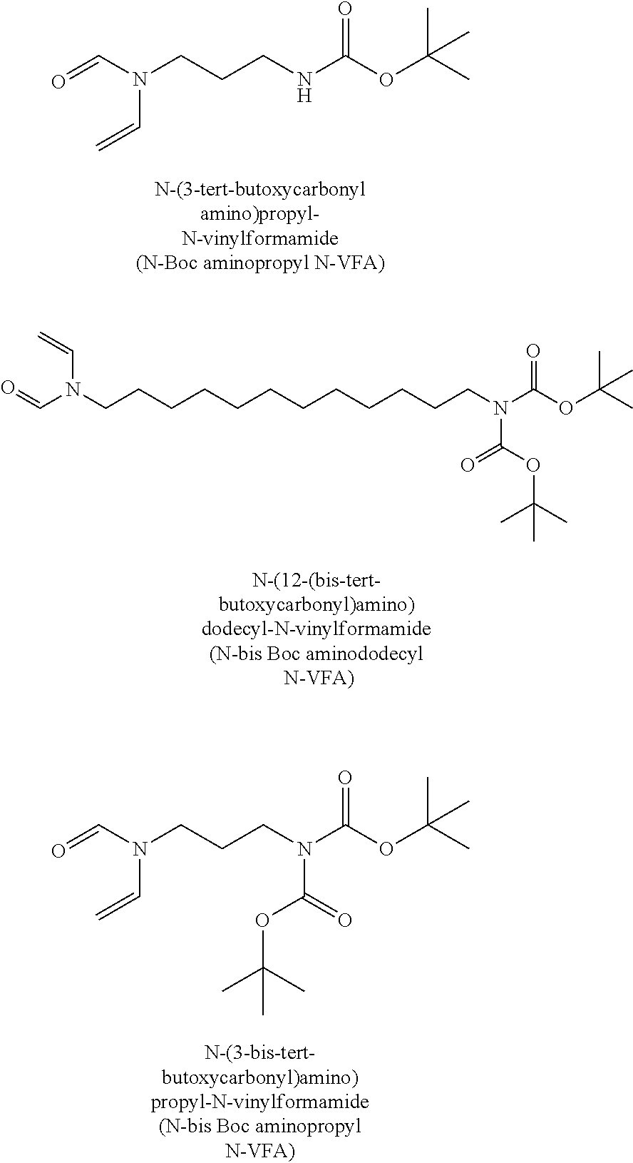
O=CN(CCCNC(OC(C)(C)C)=O)C=C.O=CN(CCCCCCCCCCCCN(C(OC(C)(C)C)=O)C(OC(C)(C)C)=O)C=C.O=CN(CCCN(C(OC(C)(C)C)=O)C(OC(C)(C)C)=O)C=C
